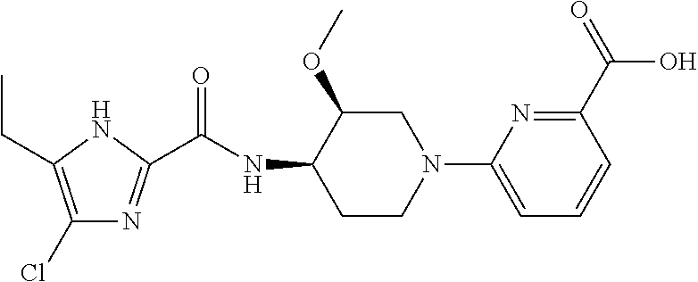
C1(Cl)=C(CC)NC(C(NC2CCN(C3=CC=CC(C(=O)O)=N3)CC2OC)=O)=N1
